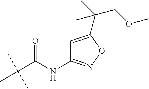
C(C(C)(C)C)(=O)NC1=NOC(C(C)(COC)C)=C1
